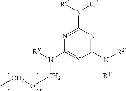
CCOCN(C1=NC(N([R2])[R1])=NC(N([R4])[R3])=N1)[R5]
